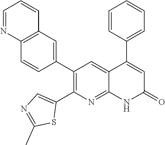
C12=C(C=C(C3=C(C4=CN=C(C)S4)N=C4C(=C3)C(C3=CC=CC=C3)=CC(=O)N4)C=C1)C=CC=N2
